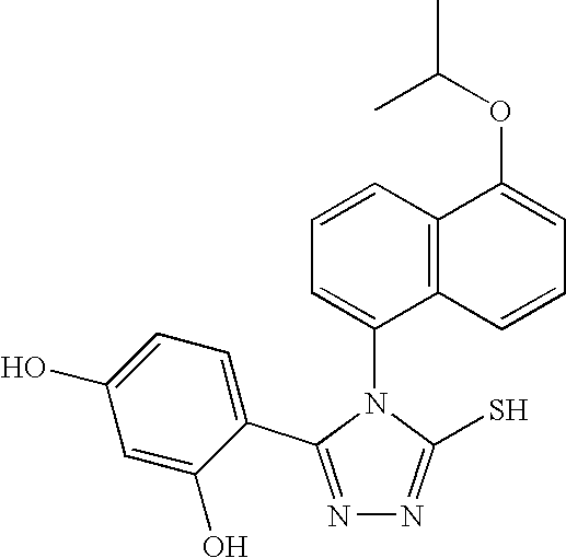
N1=C(C2=CC=C(O)C=C2O)N(C2=CC=CC3=C2C=CC=C3OC(C)C)C(S)=N1
